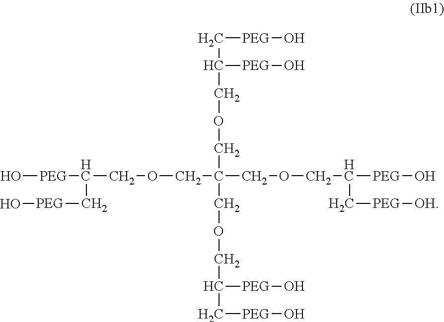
O[PEG]C(COCC(COCC(C[PEG][OH])[PEG]O)(COCC([PEG]O)C[PEG]O)COCC([PEG]O)C[PEG]O)C[PEG]O
